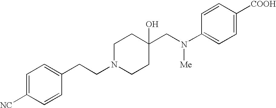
C1=C([NC])C=CC(CCN2CCC(CN(C3=CC=C([COOH])C=C3)[Me])(O)CC2)=C1
